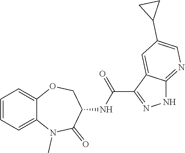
C1=CC=C2C(=C1)OCC(NC(=O)C1=NNC3=NC=C(C4CC4)C=C13)C(=O)N2C
